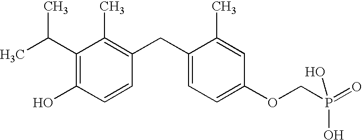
C1(C(C)C)=C(O)C=CC(CC2=CC=C(OCP(O)(O)=O)C=C2C)=C1C
